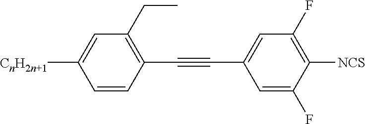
C1=CC(C#CC2=CC(F)=C([NCS])C(F)=C2)=C(CC)C=C1[CnH2n+1]
